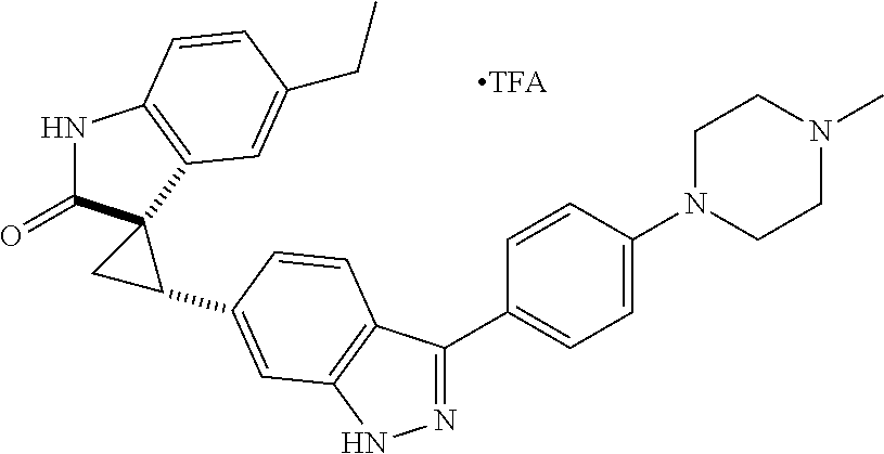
N1C(=O)C2(C3=C1C=CC(CC)=C3)CC2C1=CC2=C(C(C3=CC=C(N4CCN(C)CC4)C=C3)=NN2)C=C1
